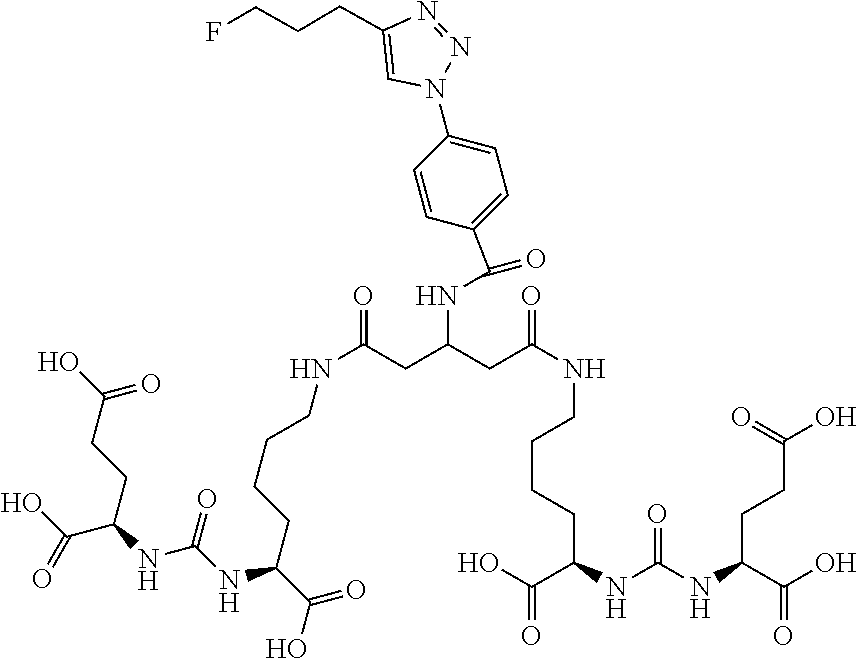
C1(C(=O)NC(CC(NCCCCC(C(=O)O)NC(NC(C(O)=O)CCC(=O)O)=O)=O)CC(NCCCCC(C(O)=O)NC(NC(CCC(=O)O)C(=O)O)=O)=O)=CC=C(N2N=NC(CCCF)=C2)C=C1
